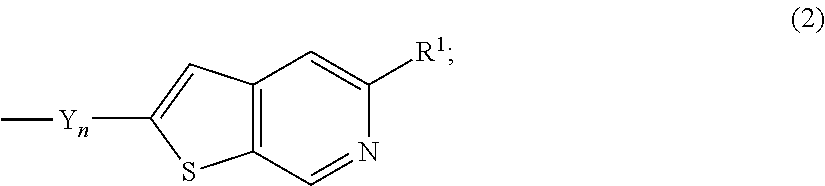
C12=C(C=NC([R1])=C1)SC([Yn]C)=C2
